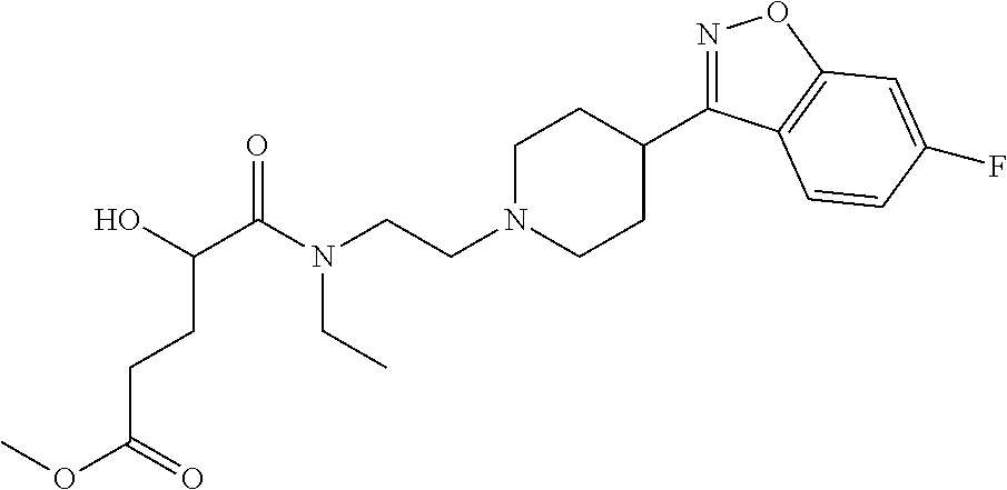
N1=C(C2CCN(CCN(C(C(O)CCC(OC)=O)=O)CC)CC2)C2=C(O1)C=C(F)C=C2
